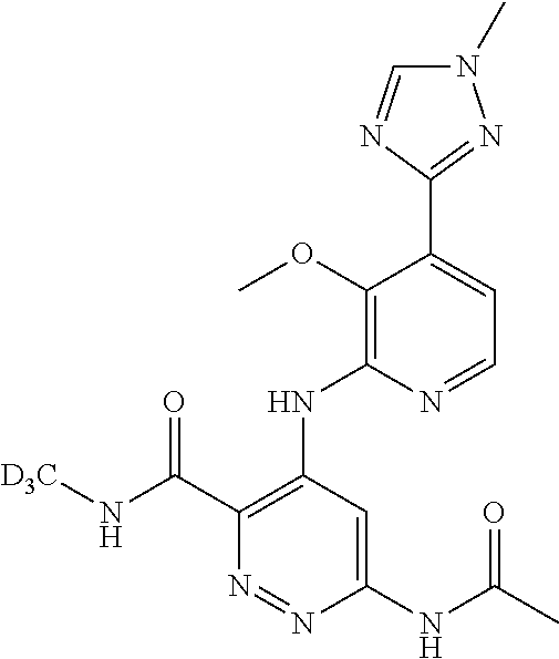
C1(NC(C)=O)=CC(NC2=C(OC)C(C3=NN(C)C=N3)=CC=N2)=C(C(N[D3C])=O)N=N1
